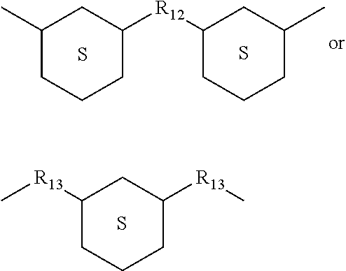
C[R13]C1CCCC([R13]C)C1.S.C1(C)CCCC([R12]C2CCCC(C)C2)C1.S.S
